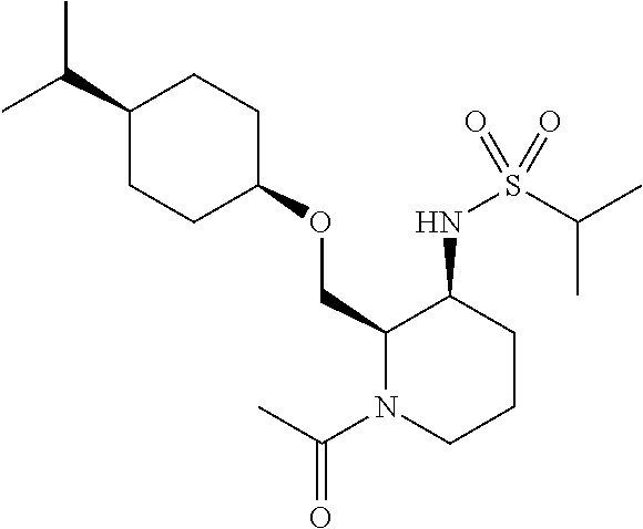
C(C1CCC(OCC2N(C(C)=O)CCCC2NS(C(C)C)(=O)=O)CC1)(C)C
